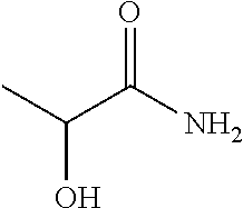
CC(C(N)=O)O
